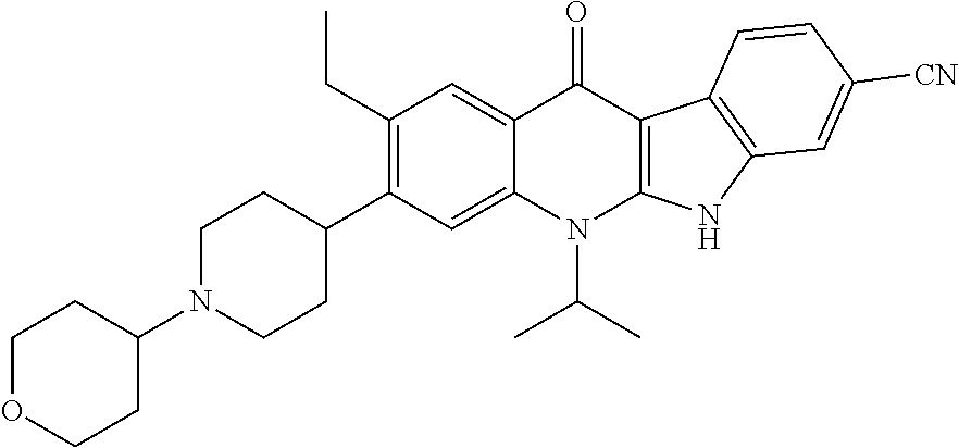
C1N(C2CCOCC2)CCC(C2=C(CC)C=C3C(=C2)N(C(C)C)C2=C(C3=O)C3=C(N2)C=C([CN])C=C3)C1
